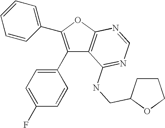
C1(C2=CC=C(F)C=C2)=C(C2=CC=CC=C2)OC2=C1C(NCC1CCCO1)=NC=N2
